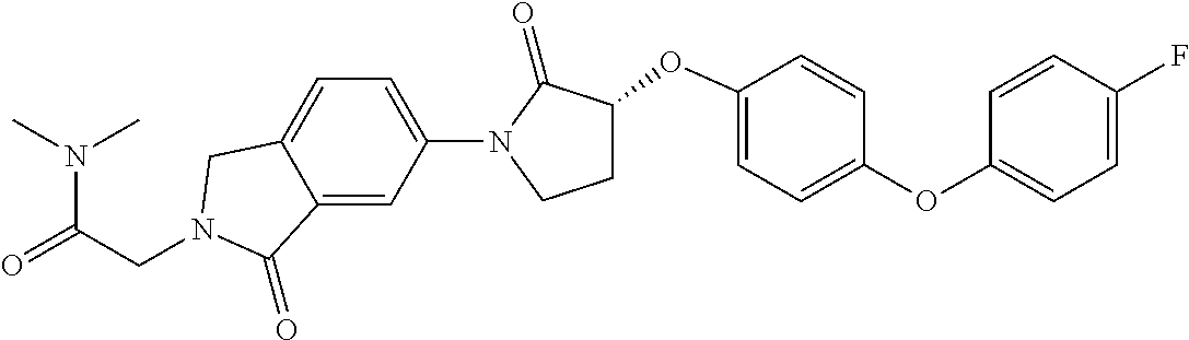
N(C(=O)CN1CC2=CC=C(N3C(=O)C(OC4=CC=C(OC5=CC=C(F)C=C5)C=C4)CC3)C=C2C1=O)(C)C
